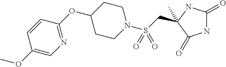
C(S(N1CCC(OC2=NC=C(OC)C=C2)CC1)(=O)=O)C1(C)NC(=O)NC1=O
